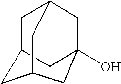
C1C2CC3(O)CC1CC(C2)C3
